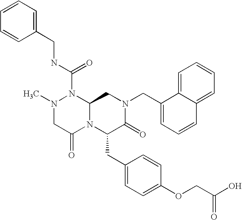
CN1CC(=O)N2C(N1C(NCC1=CC=CC=C1)=O)CN(CC1=CC=CC3=CC=CC=C13)C(=O)C2CC1=CC=C(OCC(O)=O)C=C1
